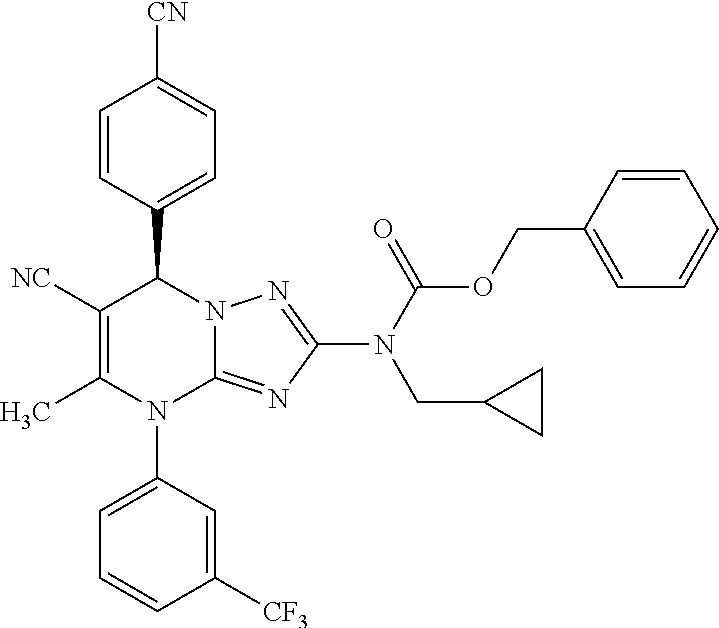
C1=CC(C2C([NC])=C(C)N(C3=CC=CC([CF3])=C3)C3=NC(N(C(=O)OCC4=CC=CC=C4)CC4CC4)=NN23)=CC=C1[CN]
